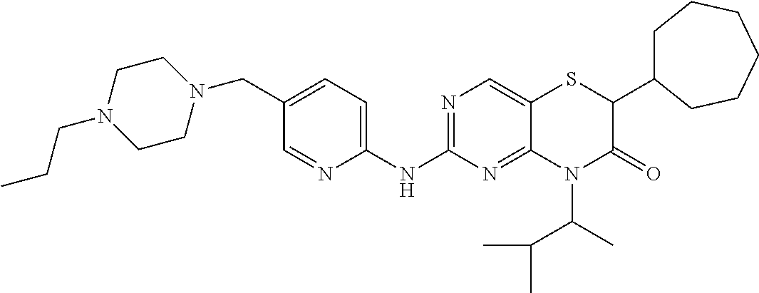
C1(NC2=NC=C3C(=N2)N(C(C(C)C)C)C(=O)C(C2CCCCCC2)S3)=CC=C(CN2CCN(CCC)CC2)C=N1
